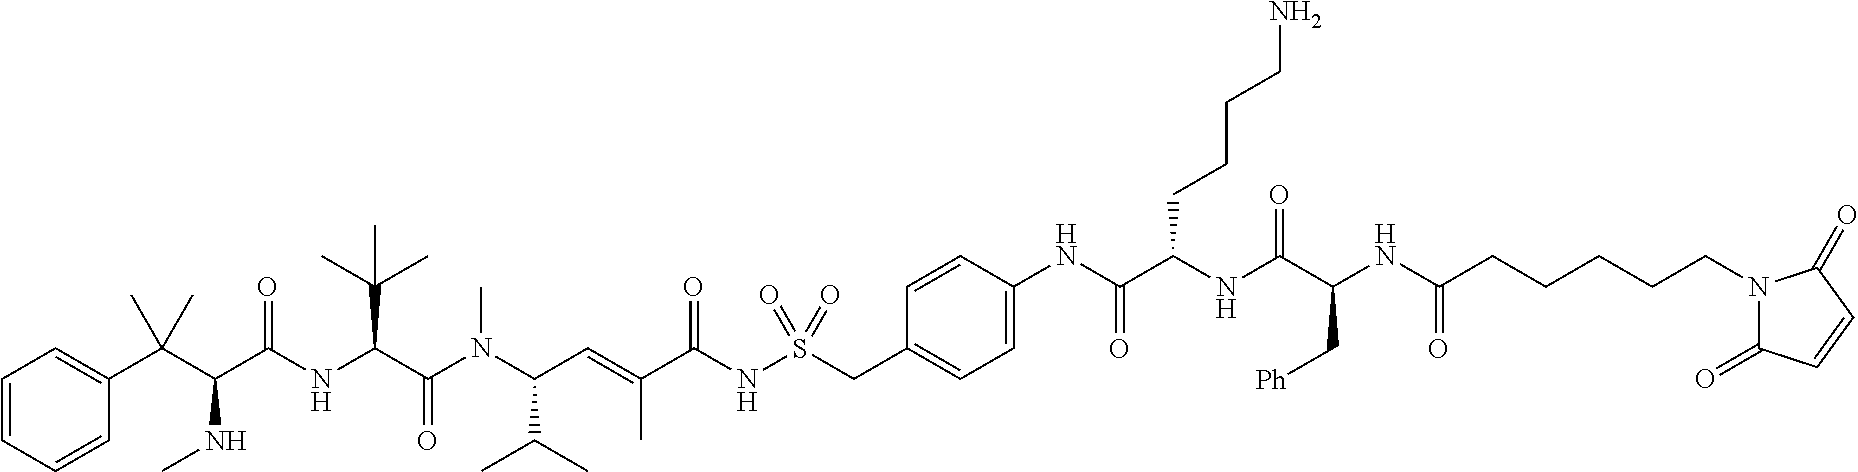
C1=CC=CC(C(C(C(NC(C(N(C(C=C(C(NS(CC2=CC=C(NC(C(NC(C(NC(CCCCCN3C(=O)C=CC3=O)=O)C[Ph])=O)CCCCN)=O)C=C2)(=O)=O)=O)C)C(C)C)C)=O)C(C)(C)C)=O)NC)(C)C)=C1
